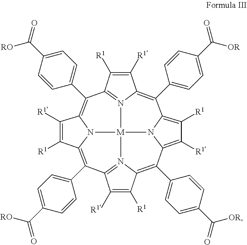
C12=C(C3=CC=C(C([OR])=O)C=C3)C3=C([R1])C([R1])=C4N3[M]35N6C(=C(C7=CC=C(C(=O)[RO])C=C7)C(=N13)C([R1])=C2[R1])C([R1])=C([R1])C6=C(C1=CC=C(C([RO])=O)C=C1)C1=N5C(=C4C2=CC=C(C(=O)[OR])C=C2)C([R1])=C1[R1]
